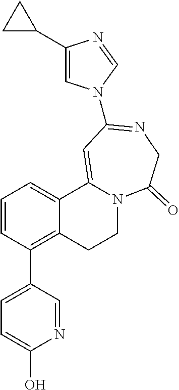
C1=CC(C2=CC=C(O)N=C2)=C2C(=C1)C1=CC(N3C=C(C4CC4)N=C3)=NCC(=O)N1CC2
